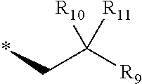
*CC([R9])([R10])[R11]
